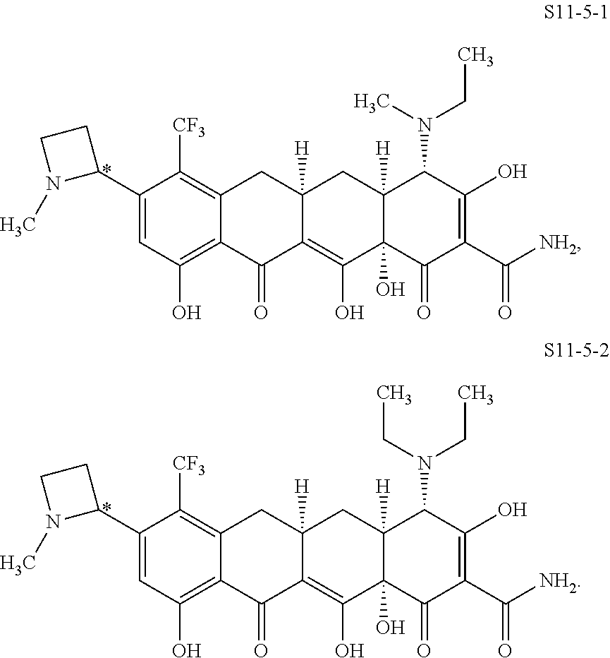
C1(C2CCN2C)=CC(O)=C2C(=C1[CF3])CC1([H])C(=C(O)C3(O)C([H])(C1)C(N(C)CC)C(O)=C(C([NH2])=O)C3=O)C2=O.C1(C2CCN2C)=CC(O)=C2C(=C1[CF3])CC1([H])C(=C(O)C3(O)C([H])(C1)C(N(CC)CC)C(O)=C(C([NH2])=O)C3=O)C2=O
